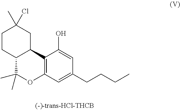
C12=C(C=C(CCCC)C=C1O)OC(C)(C)C1C2CC(Cl)(C)CC1
